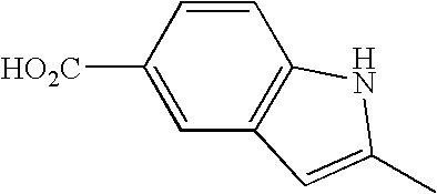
C1=CC([HO2C])=CC2=C1NC(C)=C2
